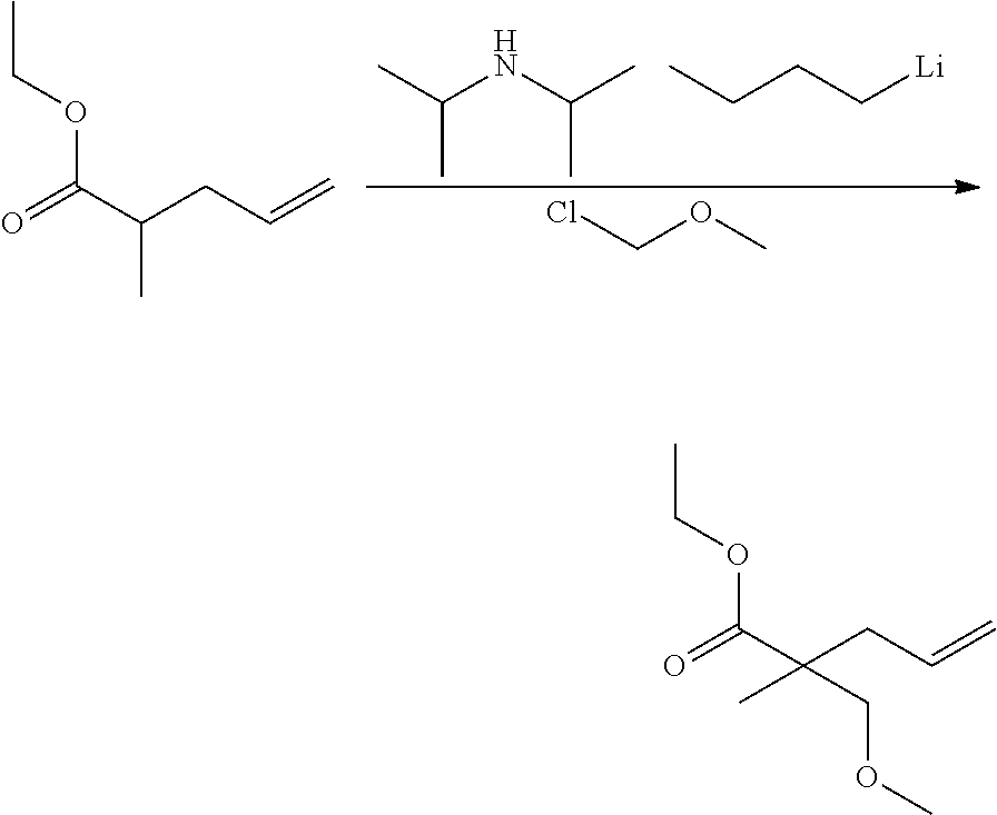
CC(NC(C)C)C.CCCC[Li].ClCOC.O=C(C(CC=C)C)OCC.O=C(C(CC=C)(C)COC)OCC
